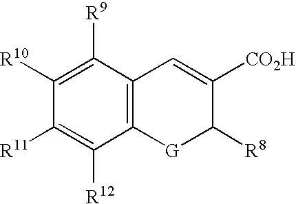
C1([R10])=C([R9])C2=C(C([R12])=C1[R11])[G]C([R8])C([CO2H])=C2
